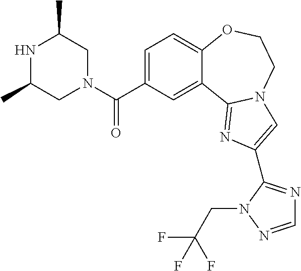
C1=C(C(N2CC(C)NC(C)C2)=O)C=C2C(=C1)OCCN1C2=NC(C2=NC=NN2CC(F)(F)F)=C1
